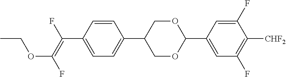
C1=CC(C(=C(F)OCC)F)=CC=C1C1COC(C2=CC(F)=C([CHF2])C(F)=C2)OC1
